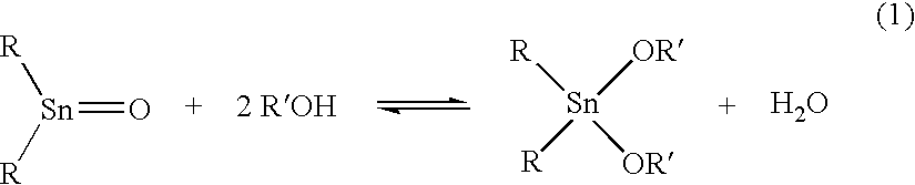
[Sn](=O)([R])[R].[Sn]([OR])([OR])([R])[R].O
